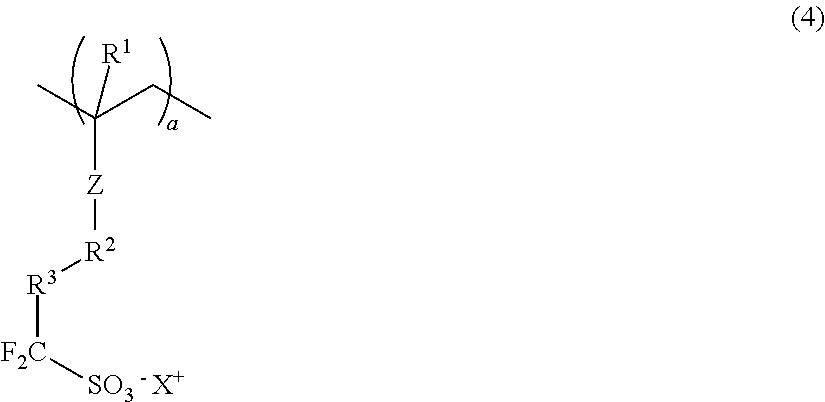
[F2C]([SO3])[R3][R2][Z]C(C)(CC)[R1].[- X+]
